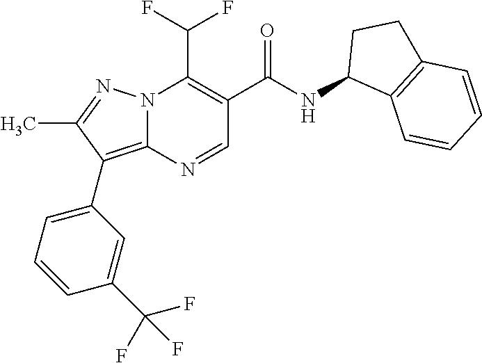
CC1=NN2C(=C1C1=CC=CC(C(F)(F)F)=C1)N=CC(C(NC1C3=C(CC1)C=CC=C3)=O)=C2C(F)F
